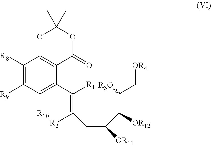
C1([R8])=C([R9])C([R10])=C(C(=C(CC(C(C([R3O])C[OR4])[OR12])[OR11])[R2])[R1])C2=C1OC(C)(C)OC2=O
